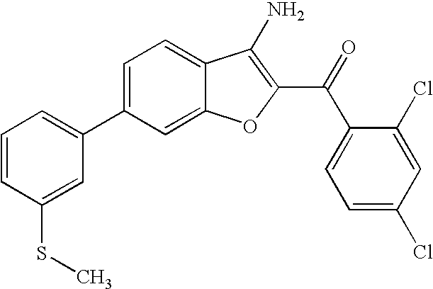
C1=CC(SC)=CC(C2=CC=C3C(=C2)OC(C(C2=CC=C(Cl)C=C2Cl)=O)=C3N)=C1
